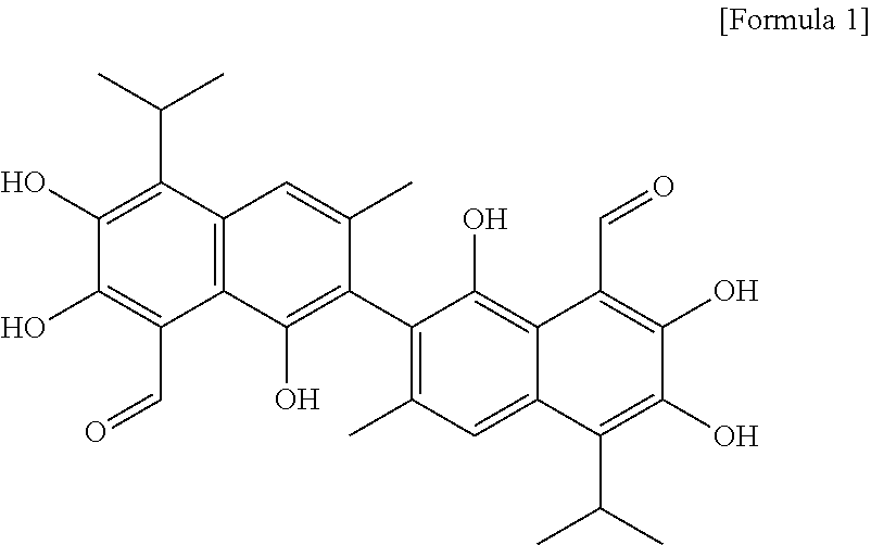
C1(C(C)C)=C(O)C(O)=C(C=O)C2=C1C=C(C)C(C1=C(C)C=C3C(C(C)C)=C(O)C(O)=C(C=O)C3=C1O)=C2O
